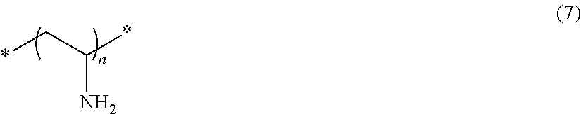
*CC(N)*
